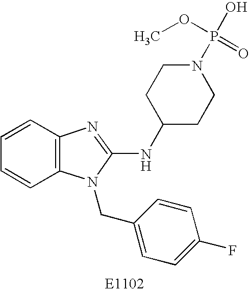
C1=CC2=C(C=C1)N(CC1=CC=C(F)C=C1)C(NC1CCN(P(O)(OC)=O)CC1)=N2
